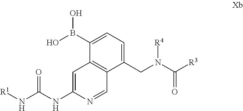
C1=C(NC(=O)N[R1])N=CC2=C1C(B(O)O)=CC=C2CN([R4])C([R3])=O
